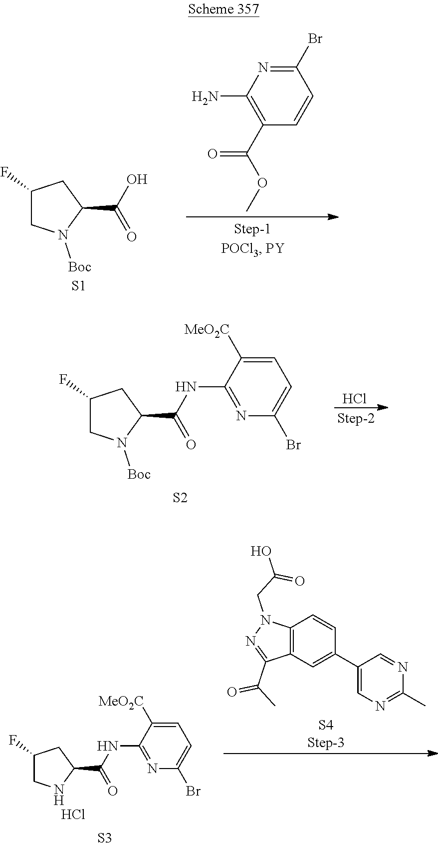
C1(Br)=NC(N)=C(C(OC)=O)C=C1.C1(F)CN([Boc])C(C(=O)O)C1.[S1].C1=C([MeO2C])C(NC(C2N([Boc])CC(F)C2)=O)=NC(Br)=C1.[S2].Cl.C1=C([MeO2C])C(NC(C2NCC(F)C2)=O)=NC(Br)=C1.Cl.C12=C(C=C(C3=CN=C(C)N=C3)C=C1)C(C(C)=O)=NN2CC(O)=O.[S3]
